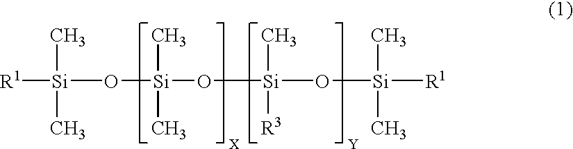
[R1][Si](O[Si](O[Si](O[Si](C)(C)[R1])(C)[R3])(C)C)(C)C
